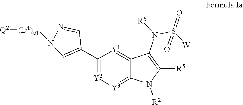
C1(C2=CN([(LA)a1][Q2])N=C2)=[Y2][Y3]=C2C(=[Y1]1)C(N([R6])S([W])(=O)=O)=C([R5])N2[R2]
